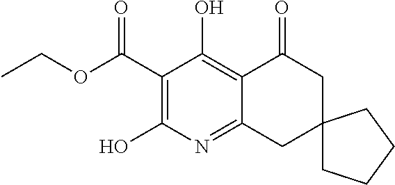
C1(C(OCC)=O)=C(O)N=C2C(=C1O)C(=O)CC1(C2)CCCC1
